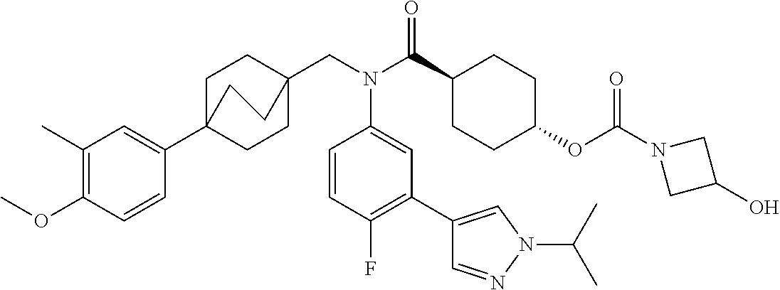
C1(C)=C(OC)C=CC(C23CCC(CN(C(C4CCC(OC(N5CC(O)C5)=O)CC4)=O)C4=CC(C5=CN(C(C)C)N=C5)=C(F)C=C4)(CC2)CC3)=C1
